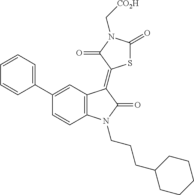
C12=C(C=C(C3=CC=CC=C3)C=C1)C(=C1SC(=O)N(C[CO2H])C1=O)C(=O)N2CCCC1CCCCC1
